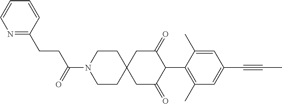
C1CN(C(=O)CCC2=NC=CC=C2)CCC12CC(=O)C(C1=C(C)C=C(C#CC)C=C1C)C(=O)C2
